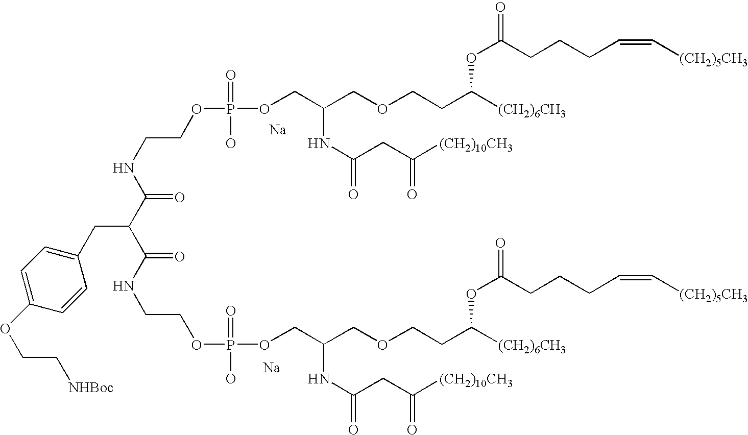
[Na].[Na].N(CCOP(OCC(COCCC([(CH2)6CH3])OC(=O)CCCC=C[(CH2)5CH3])NC(=O)CC([(CH2)10CH3])=O)(=O)O)C(=O)C(C(NCCOP(O)(=O)OCC(COCCC([(CH2)6CH3])OC(=O)CCCC=C[(CH2)5CH3])NC(=O)CC([(CH2)10CH3])=O)=O)CC1=CC=C(OCC[NHBoc])C=C1
